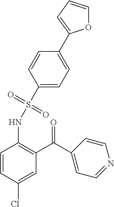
C1(S(NC2=C(C(=O)C3=CC=NC=C3)C=C(Cl)C=C2)(=O)=O)=CC=C(C2=CC=CO2)C=C1
